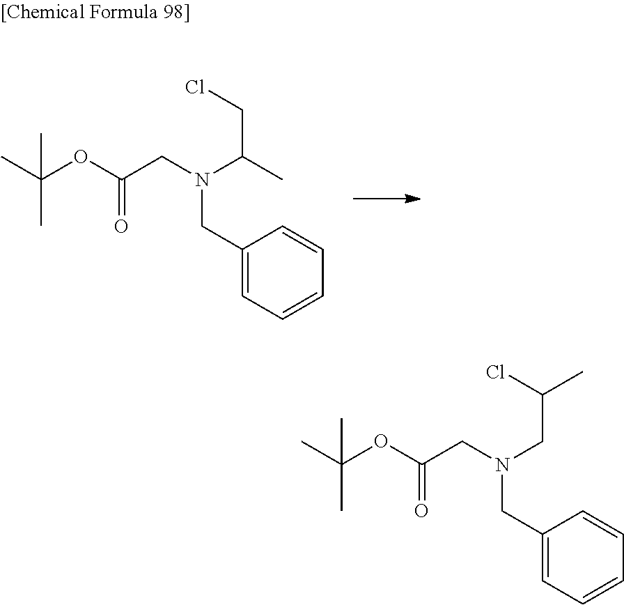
C(C(OC(C)(C)C)=O)N(CC1=CC=CC=C1)C(C)CCl.C(C(OC(C)(C)C)=O)N(CC1=CC=CC=C1)CC(Cl)C
